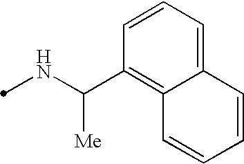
N(C(C1=C2C(=CC=C1)C=CC=C2)[Me])C
